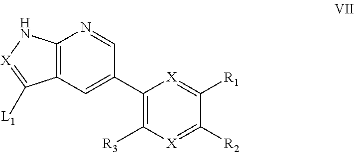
C12=C(C=C(C3=C([R3])[X]=C([R2])C([R1])=[X]3)C=N1)C([L1])=[X]N2
